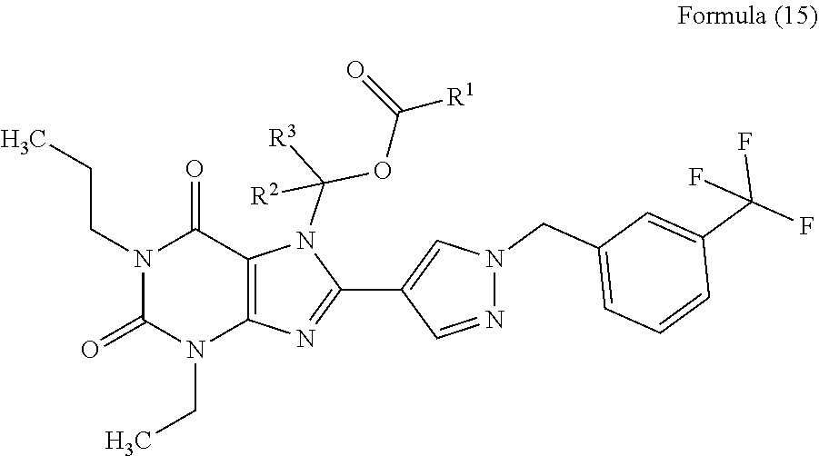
N1(CCC)C(=O)N(CC)C2=C(C1=O)N(C(OC([R1])=O)([R3])[R2])C(C1=CN(CC3=CC=CC(C(F)(F)F)=C3)N=C1)=N2
